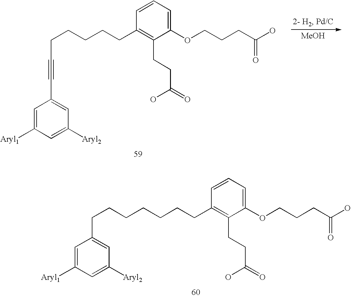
C1(OCCCC(O)=O)=CC=CC(CCCCCC#CC2=CC([Aryl2])=CC([Aryl1])=C2)=C1CCC(=O)O.[MeOH].C1(OCCCC(O)=O)=CC=CC(CCCCCCCC2=CC([Aryl2])=CC([Aryl1])=C2)=C1CCC(=O)O
